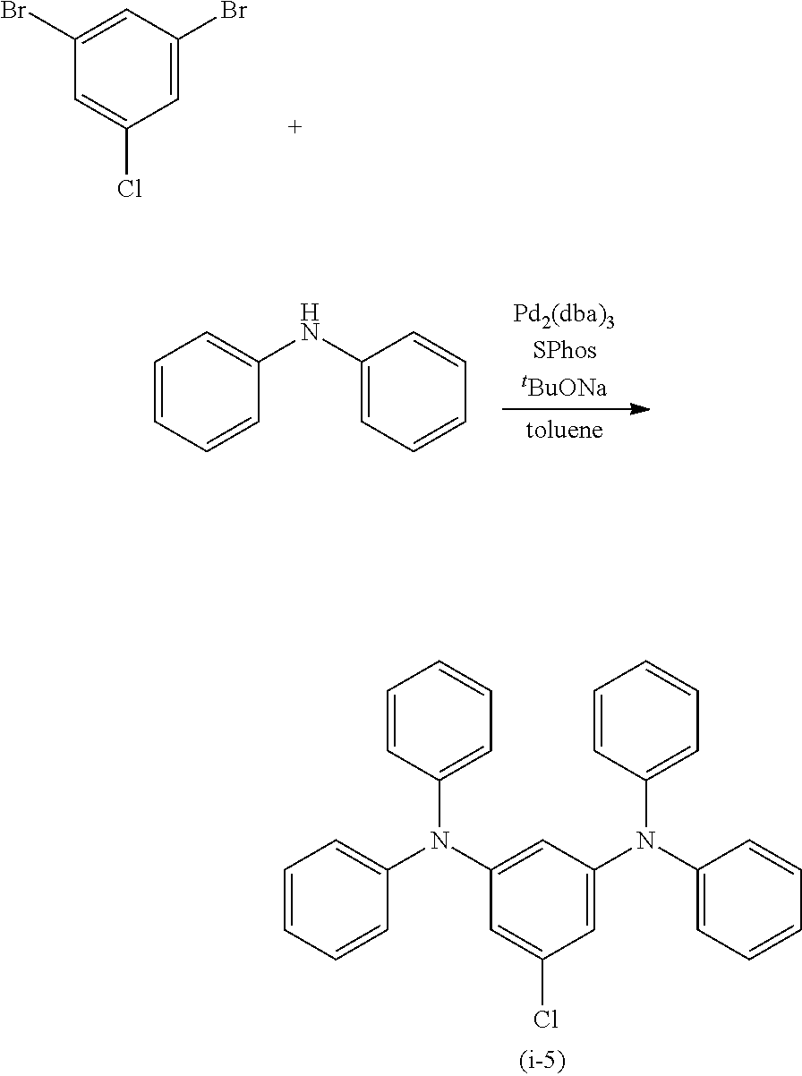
C1=C(Cl)C=C(Br)C=C1Br.C1=CC=CC(NC2=CC=CC=C2)=C1.C1=CC=CC=C1N(C1=CC=CC=C1)C1=CC(N(C2=CC=CC=C2)C2=CC=CC=C2)=CC(Cl)=C1
